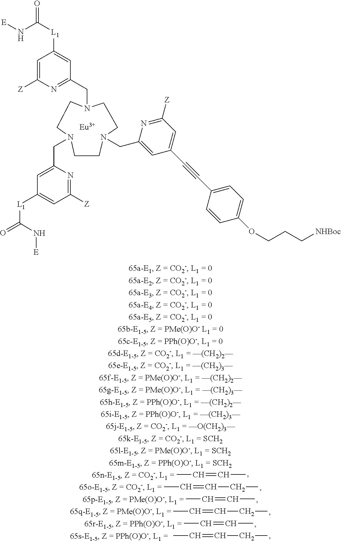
C1CN(CC2=NC([Z])=CC([L1]C(=O)N[E])=C2)CCN(CC2=CC(C#CC3=CC=C(OCCC[NHBoc])C=C3)=CC([Z])=N2)CCN1CC1=CC([L1]C(=O)N[E])=CC([Z])=N1.[Eu].CC=CC.CC=CCC.CC=CC.CC=CCC.CC=CC.CC=CCC
